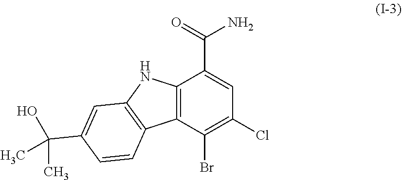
C12=C(C(Br)=C(Cl)C=C1C(N)=O)C1=C(N2)C=C(C(C)(O)C)C=C1
